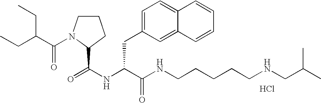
N(C(C(NCCCCCNCC(C)C)=O)CC1=CC=C2C(=C1)C=CC=C2)C(=O)C1N(C(C(CC)CC)=O)CCC1.Cl
